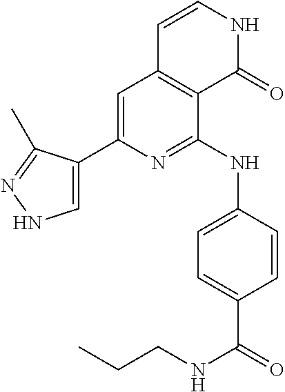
C1=C(C2=CNN=C2C)N=C(NC2=CC=C(C(NCCC)=O)C=C2)C2=C1C=CNC2=O
